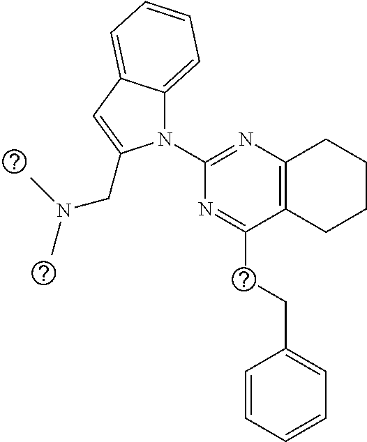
C1(N2C3=CC=CC=C3C=C2CN(C)C)=NC2=C(C(CCC3=CC=CC=C3)=N1)CCCC2
